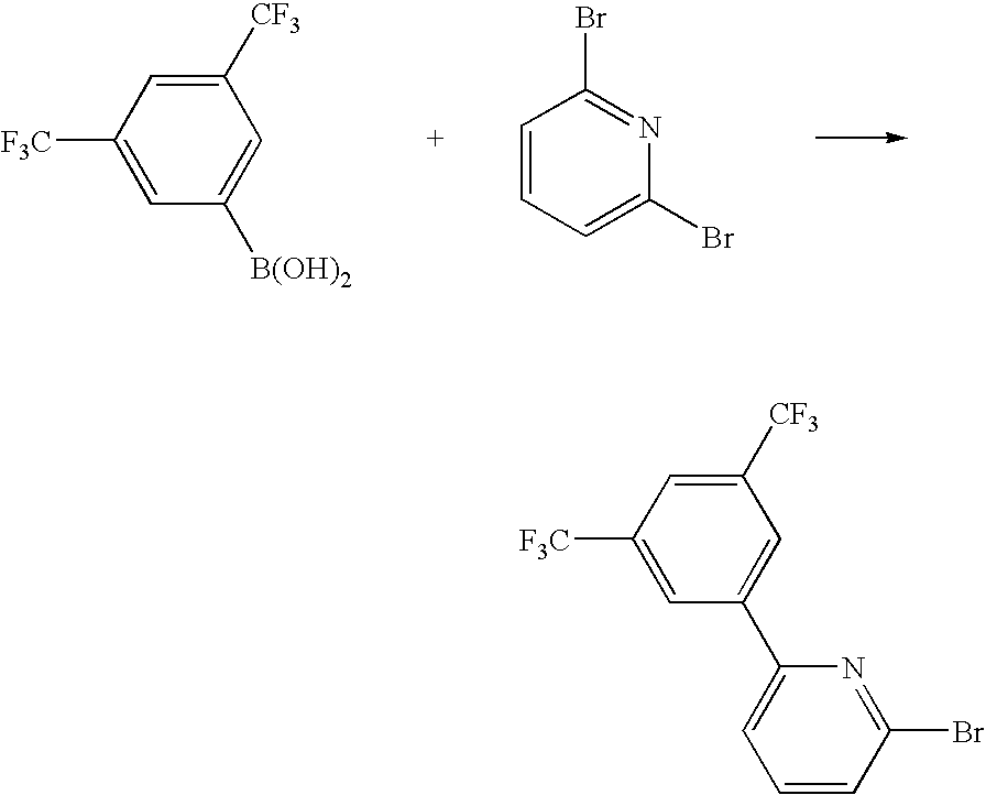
[F3C]C1=CC([B(OH)2])=CC([CF3])=C1.C1=CC=C(Br)N=C1Br.[F3C]C1=CC(C2=CC=CC(Br)=N2)=CC([CF3])=C1
